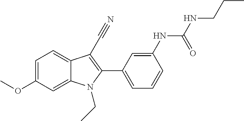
C1=C2C(=CC=C1OC)C(C#N)=C(C1=CC=CC(NC(NCCC)=O)=C1)N2CC
